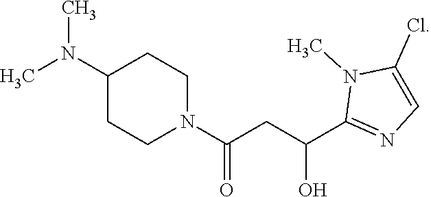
CN(C)C1CCN(C(CC(C2=NC=C(Cl)N2C)O)=O)CC1
